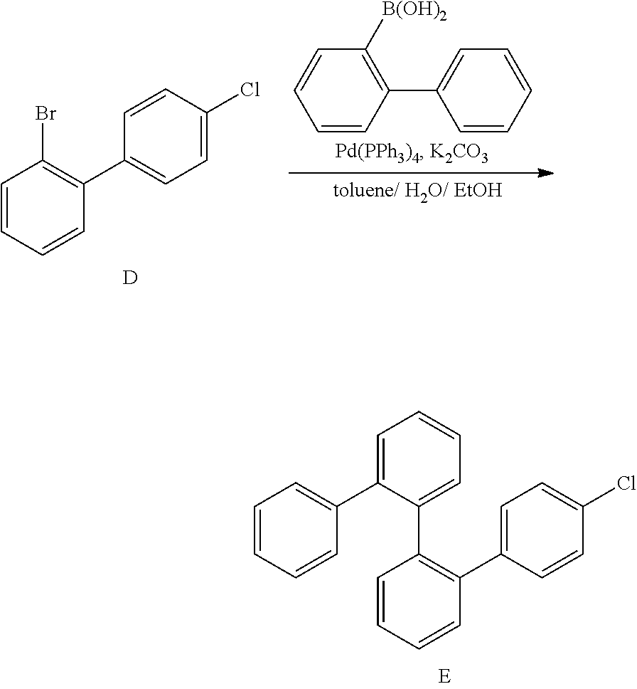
C1=CC=CC(C2=CC=CC=C2C2=C(C3=CC=C(Cl)C=C3)C=CC=C2)=C1.C1=CC=CC(C2=CC=C(Cl)C=C2)=C1Br.[D].C1=CC(C2=CC=CC=C2)=C([B(OH)2])C=C1
